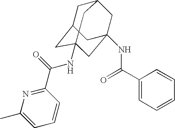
N1=C(C(=O)NC23CC4CC(CC(NC(C5=CC=CC=C5)=O)(C2)C4)C3)C=CC=C1C
